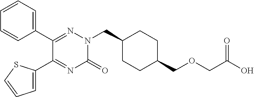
C1(C2=NN(CC3CCC(COCC(O)=O)CC3)C(=O)N=C2C2=CC=CS2)=CC=CC=C1
